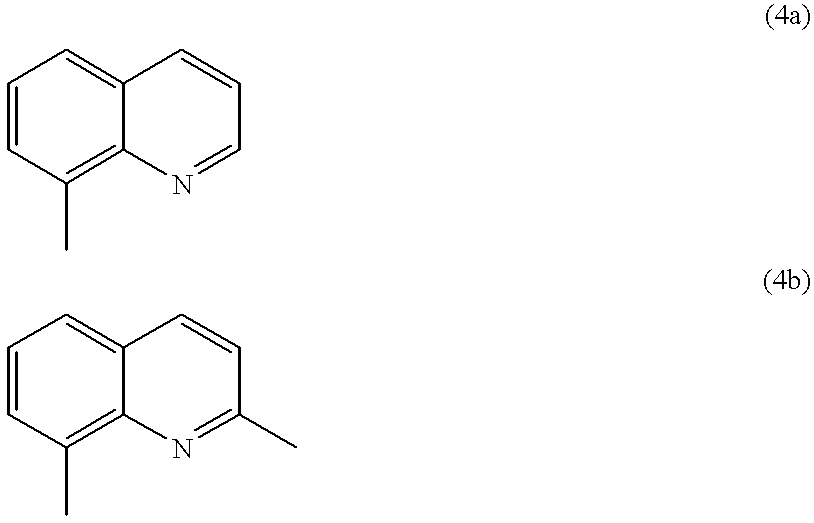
C1=CC(C)=C2C(=C1)C=CC=N2.C1=CC(C)=C2C(=C1)C=CC(C)=N2
